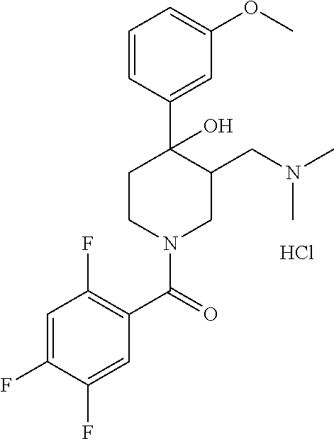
Cl.C1=CC(C2(O)CCN(C(=O)C3=C(F)C=C(F)C(F)=C3)CC2CN(C)C)=CC(OC)=C1
